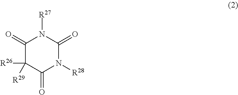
C1(=O)C([R26])([R29])C(=O)N([R28])C(=O)N1[R27]
